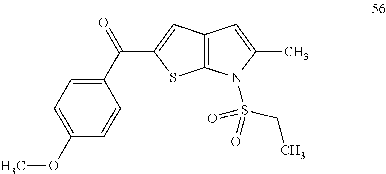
C1(C(=O)C2=CC3=C(S2)N(S(CC)(=O)=O)C(C)=C3)=CC=C(OC)C=C1
